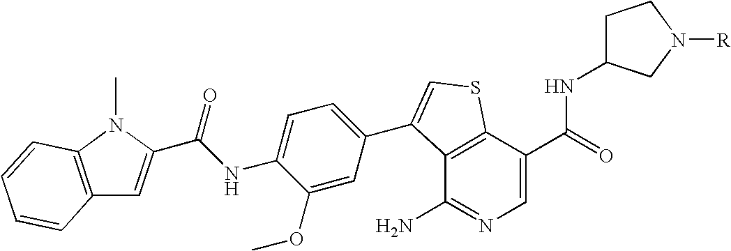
C12=C(C(N)=NC=C1C(NC1CCN([R])C1)=O)C(C1=CC=C(NC(=O)C3=CC4=C(N3C)C=CC=C4)C(OC)=C1)=CS2
